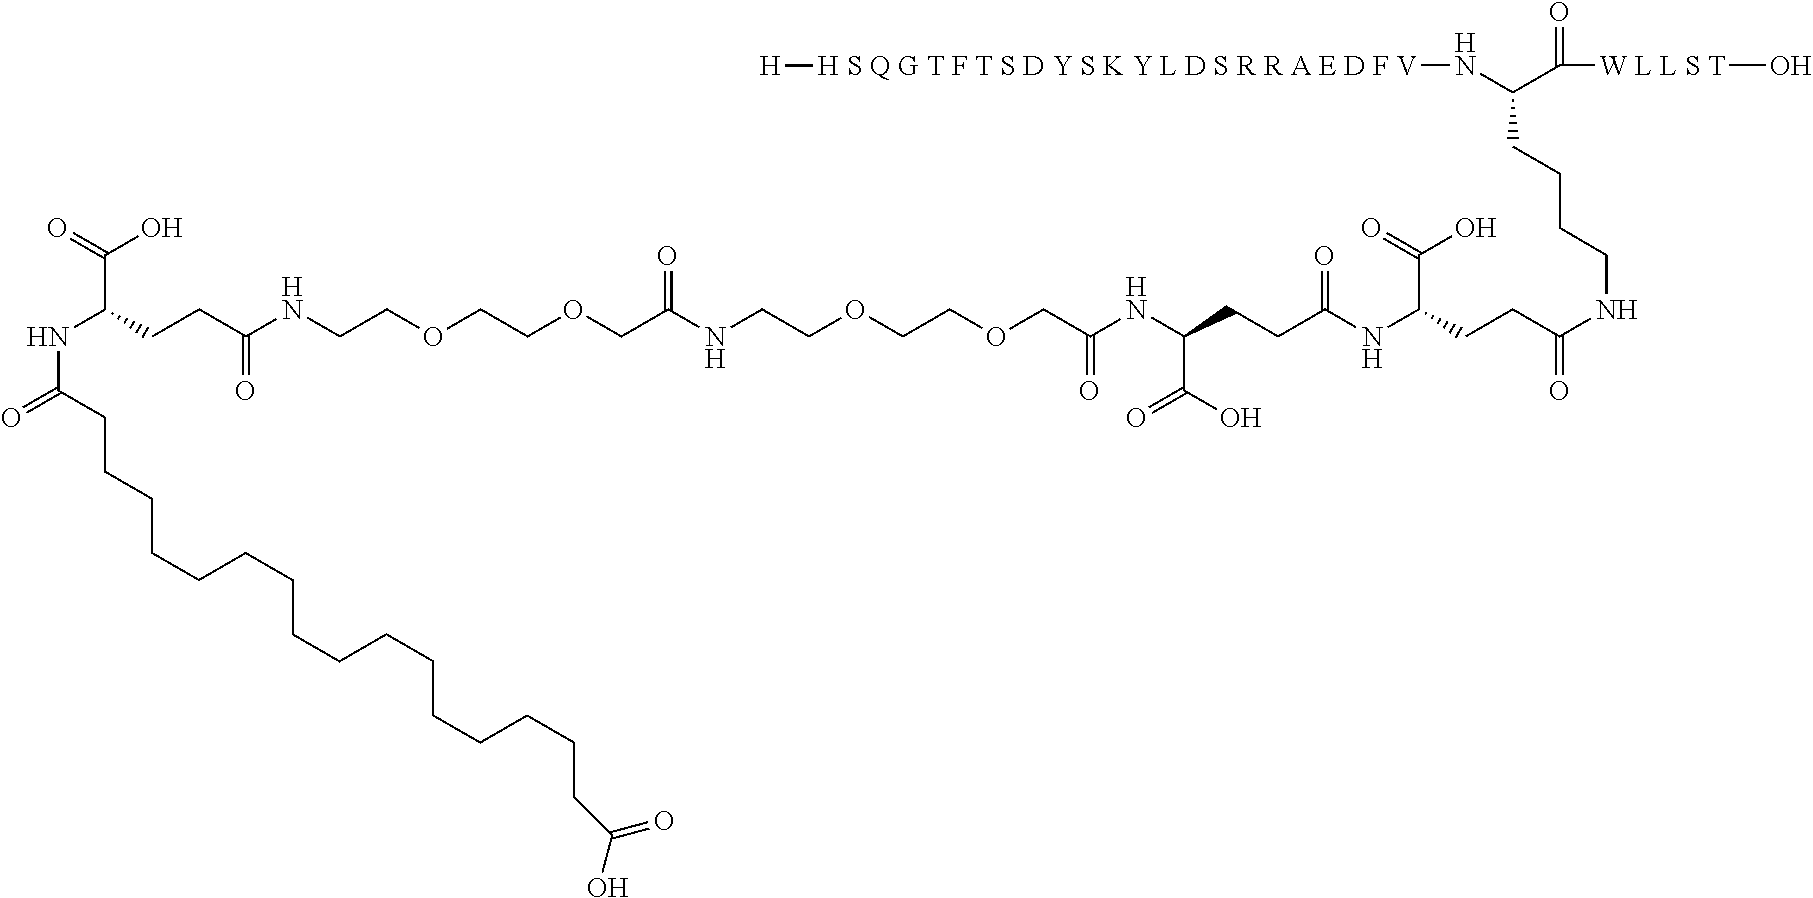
C(COCC(NCCOCCOCC(NC(CCC(NC(CCC(=O)NCCCCC(N[H S Q G T F T S D Y S K Y L D S R R A E D F V][H])C([W L L S T]O)=O)C(=O)O)=O)C(O)=O)=O)=O)OCCNC(CCC(NC(=O)CCCCCCCCCCCCCCCCC(O)=O)C(=O)O)=O
